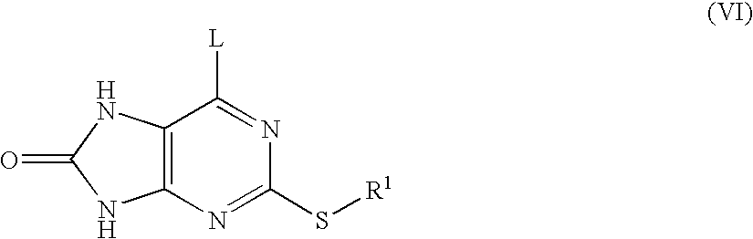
C12=C(N=C(S[R1])N=C1[L])NC(=O)N2
